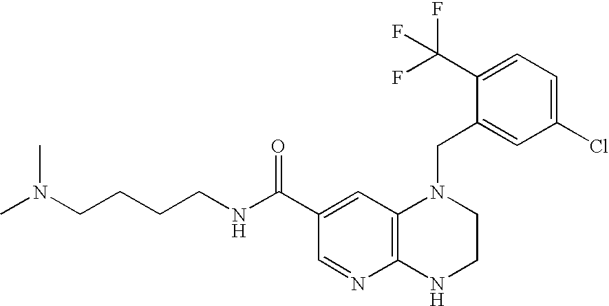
C(N1C2=C(NCC1)N=CC(C(NCCCCN(C)C)=O)=C2)C1=CC(Cl)=CC=C1C(F)(F)F
